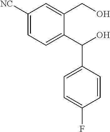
C1([NC])=CC=C(C(O)C2=CC=C(F)C=C2)C(CO)=C1
